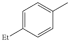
C1=C([Et])C=CC(C)=C1
